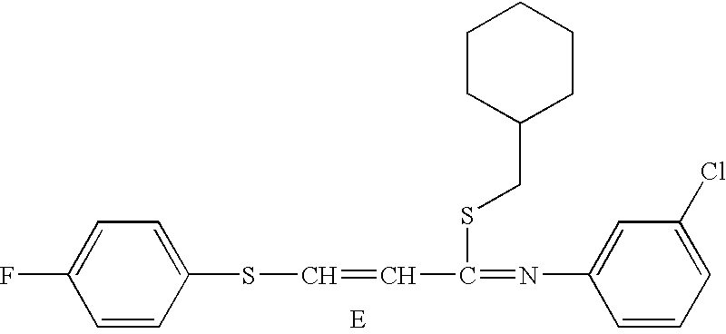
C1=CC(SC=CC(=NC2=CC(Cl)=CC=C2)SCC2CCCCC2)=CC=C1F
